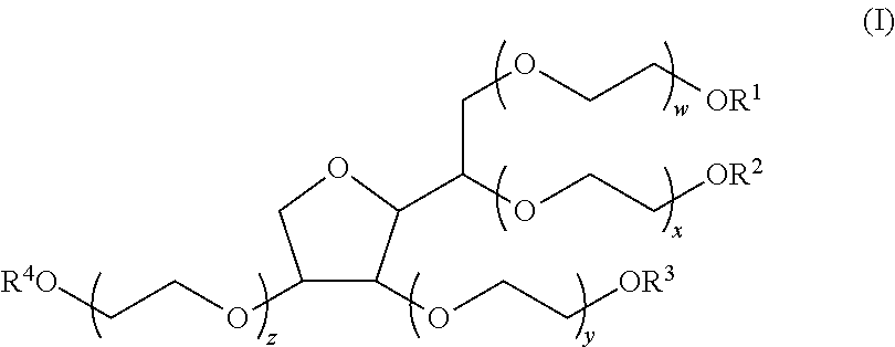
C1(OCC[R4O])C(OCC[OR3])C(C(OCC[OR2])COCC[OR1])OC1
